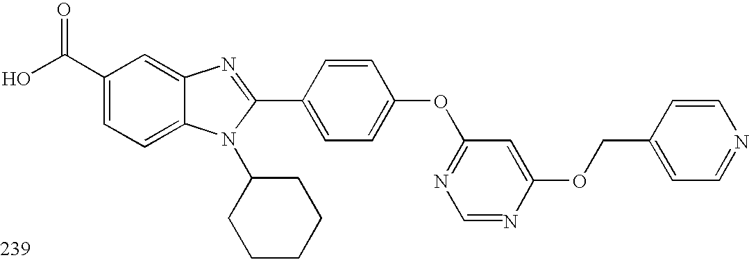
OC(C1=CC=C2C(=C1)N=C(C1=CC=C(OC3=NC=NC(OCC4=CC=NC=C4)=C3)C=C1)N2C1CCCCC1)=O
